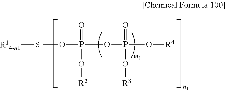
O=P(O[Si][R14-n1])(OP(=O)(O[R3])O[R4])O[R2]
